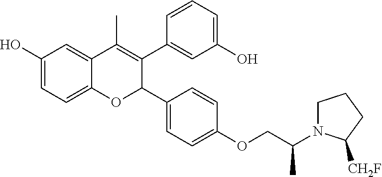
C12=CC=C(O)C=C1C(C)=C(C1=CC(O)=CC=C1)C(C1=CC=C(OCC(N3CCCC3[CH2F])C)C=C1)O2
